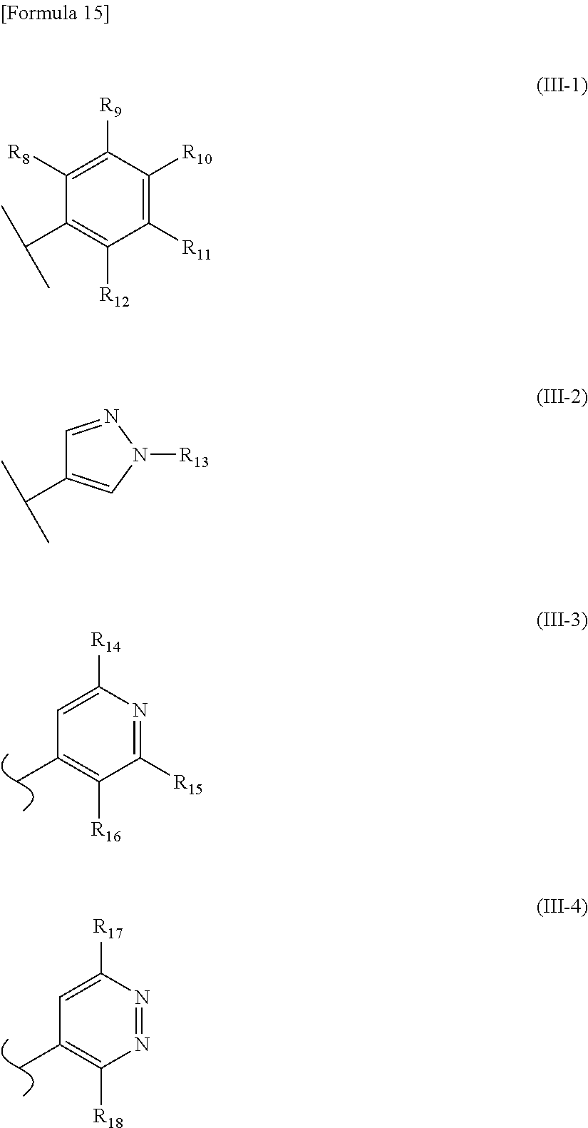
C1(C)=C([R16])C([R15])=NC([R14])=C1.C1(C)=C([R18])N=NC([R17])=C1.C1(C(C)C)=C([R12])C([R11])=C([R10])C([R9])=C1[R8].C1(C(C)C)=CN([R13])N=C1
